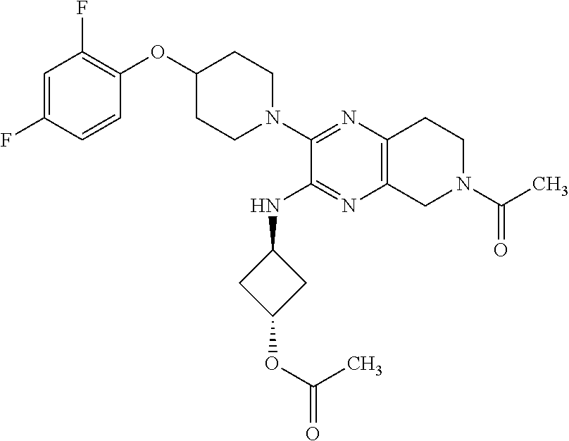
C1=C(F)C=CC(OC2CCN(C3=NC4=C(N=C3NC3CC(OC(=O)C)C3)CN(C(=O)C)CC4)CC2)=C1F
